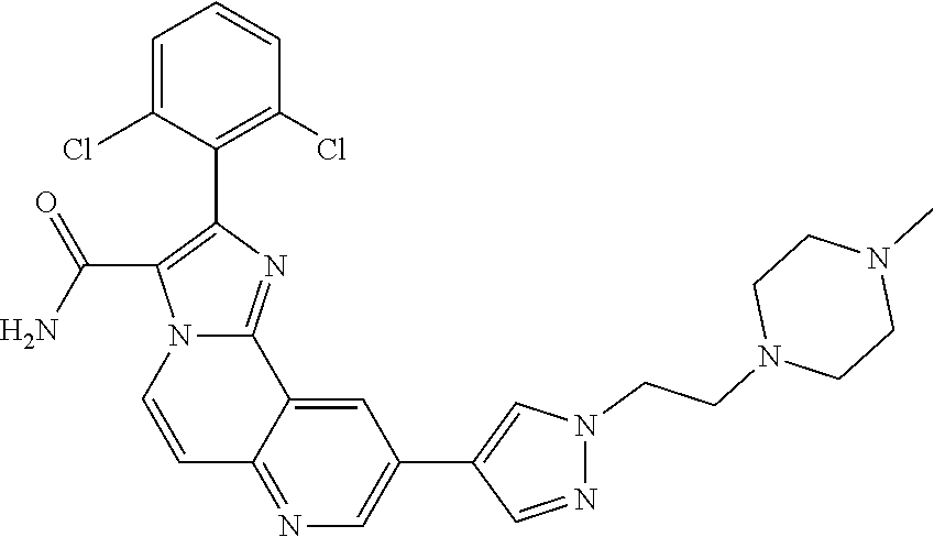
C1=C(Cl)C(C2=C(C(N)=O)N3C(=N2)C2=CC(C4=CN(CCN5CCN(C)CC5)N=C4)=CN=C2C=C3)=C(Cl)C=C1
